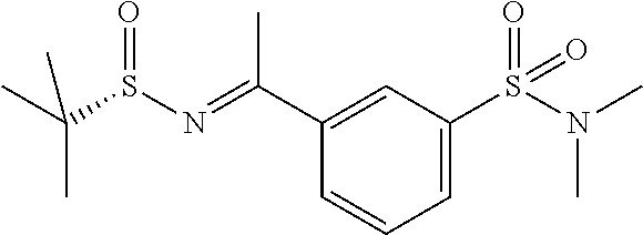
C1=C(S(N(C)C)(=O)=O)C=C(C(=NS(=O)C(C)(C)C)C)C=C1
